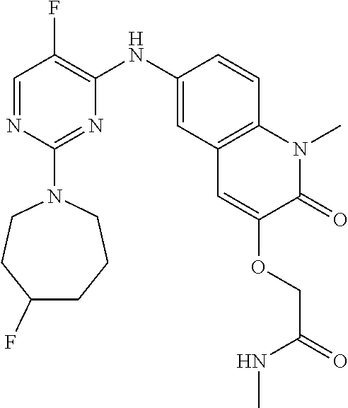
C1=NC(N2CCC(F)CCC2)=NC(NC2=CC3=C(C=C2)N(C)C(=O)C(OCC(NC)=O)=C3)=C1F
